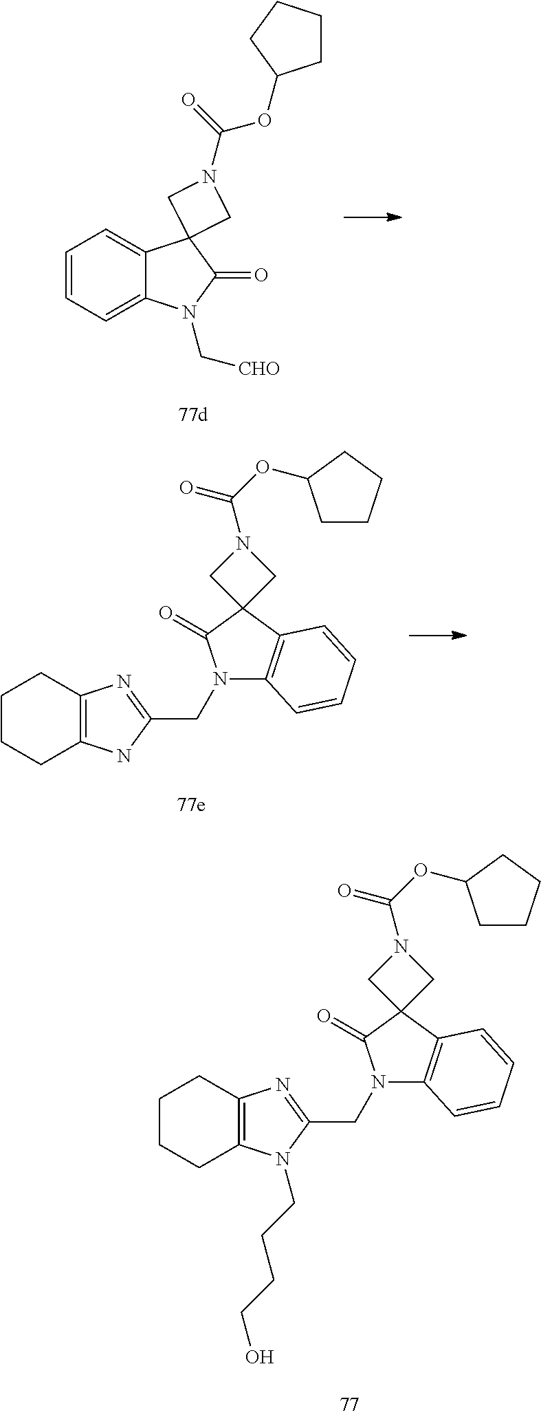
C1=CC=C2C(=C1)C1(C(=O)N2C[CHO])CN(C(OC2CCCC2)=O)C1.C1CCC2=C(C1)N=C(CN1C3=C(C4(C1=O)CN(C(OC1CCCC1)=O)C4)C=CC=C3)N2.C1CCC2=C(C1)N=C(CN1C3=C(C4(C1=O)CN(C(OC1CCCC1)=O)C4)C=CC=C3)N2CCCCO
